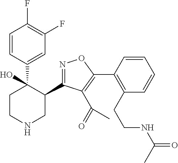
C1=CC(C2(O)CCNCC2C2=NOC(C3=C(CCNC(=O)C)C=CC=C3)=C2C(=O)C)=CC(F)=C1F
